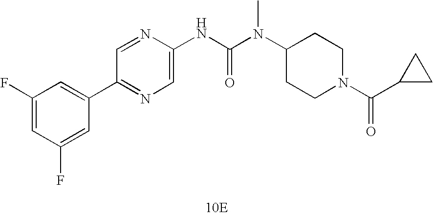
[10E].C1(C2=CC(F)=CC(F)=C2)=NC=C(NC(N(C2CCN(C(=O)C3CC3)CC2)C)=O)N=C1
